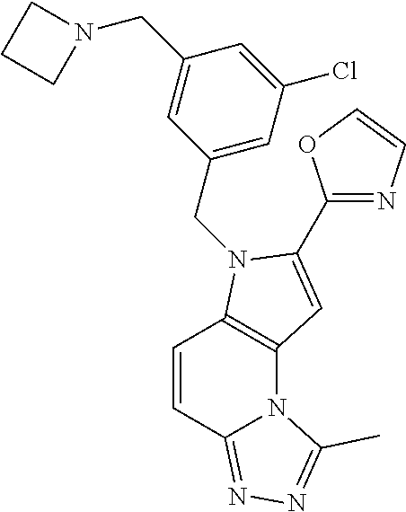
C1=CC2=NN=C(C)N2C2=C1N(CC1=CC(Cl)=CC(CN3CCC3)=C1)C(C1=NC=CO1)=C2
